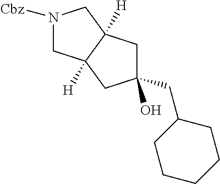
N1([Cbz])CC2([H])C([H])(C1)CC(O)(CC1CCCCC1)C2
